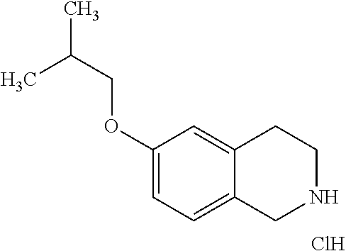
C1(OCC(C)C)=CC=C2C(=C1)CCNC2.Cl
